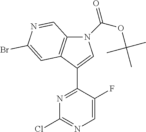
N1(C(OC(C)(C)C)=O)C2=C(C(C3=NC(Cl)=NC=C3F)=C1)C=C(Br)N=C2
